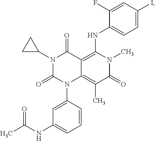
C1=C(N2C3=C(C)C(=O)N(C)C(NC4=CC=C(I)C=C4F)=C3C(=O)N(C3CC3)C2=O)C=CC=C1NC(C)=O
